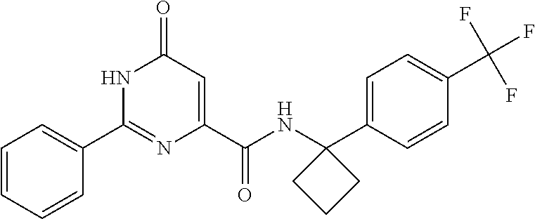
C1(=O)C=C(C(NC2(C3=CC=C(C(F)(F)F)C=C3)CCC2)=O)N=C(C2=CC=CC=C2)N1
